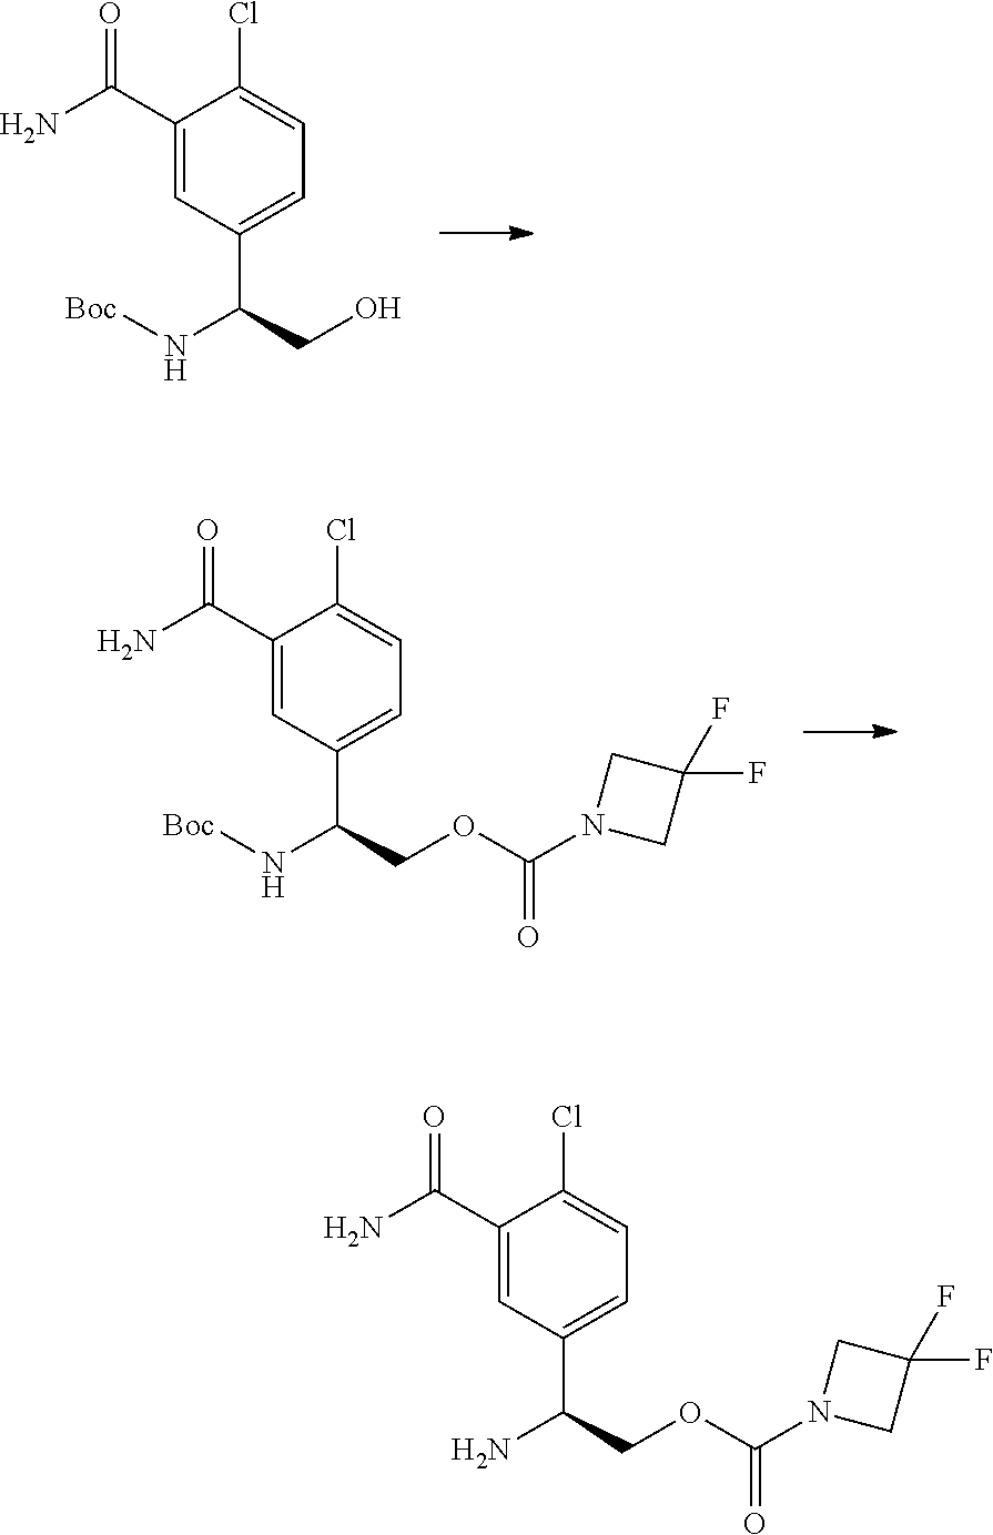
C1=C(C(N)=O)C(Cl)=CC=C1C(N[Boc])CO.C1(F)(F)CN(C(OCC(N[Boc])C2=CC=C(Cl)C(C(N)=O)=C2)=O)C1.C1(Cl)=CC=C(C(N)COC(=O)N2CC(F)(F)C2)C=C1C(N)=O
